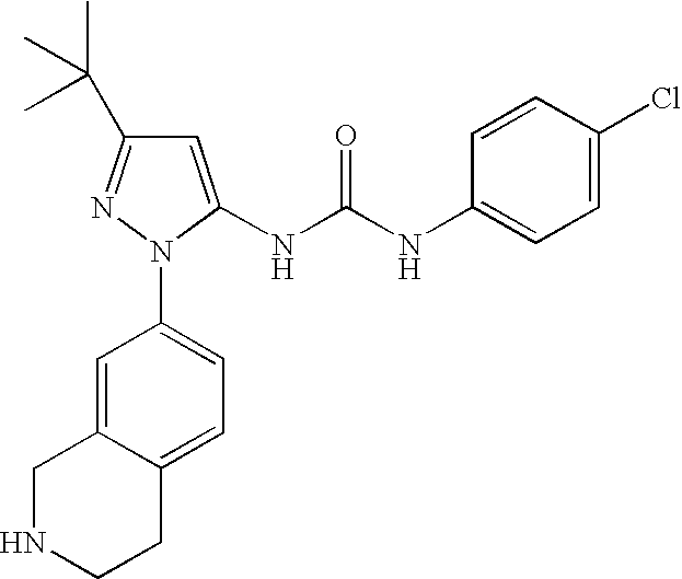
C1=C(NC(NC2=CC=C(Cl)C=C2)=O)N(C2=CC=C3C(=C2)CNCC3)N=C1C(C)(C)C
